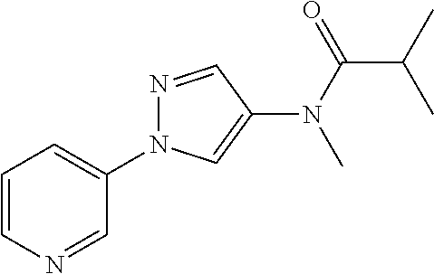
C1=CN=CC(N2N=CC(N(C(=O)C(C)C)C)=C2)=C1
